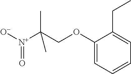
[O-][N+](=O)C(COC1=CC=CC=C1CC)(C)C
